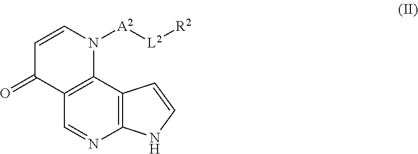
C1=CN([A2][L2][R2])C2=C(C1=O)C=NC1=C2C=CN1
